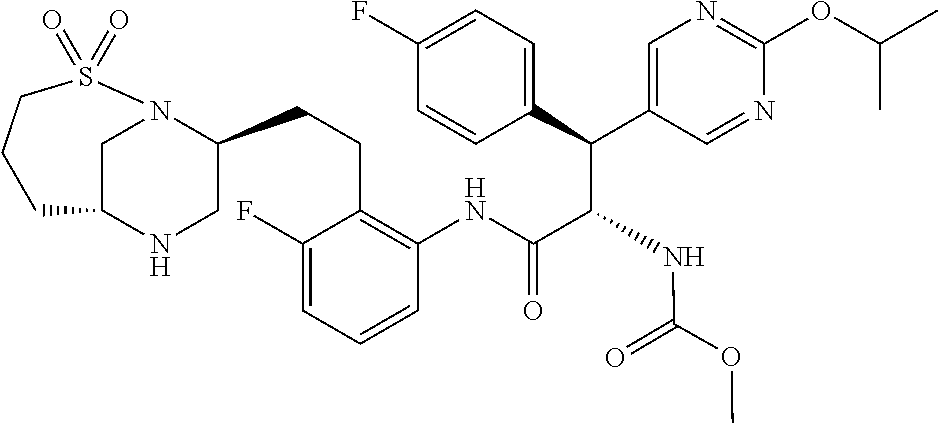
C(C(C(C1=CC=C(F)C=C1)C1=CN=C(OC(C)C)N=C1)NC(OC)=O)(=O)NC1=C(CCC2CNC3CN2S(=O)(=O)CCC3)C(F)=CC=C1
